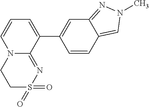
C1S(=O)(=O)N=C2N(C1)C=CC=C2C1=CC2=NN(C)C=C2C=C1
